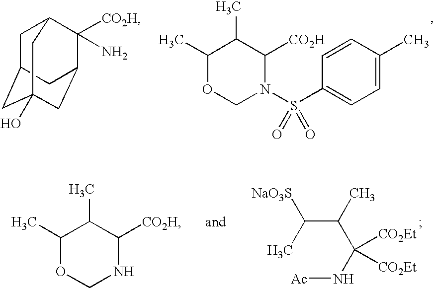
C1C2CC3(O)CC(C([CO2H])(N)C1C3)C2.C1(C)OCN(S(C2=CC=C(C)C=C2)(=O)=O)C([CO2H])C1C.C1(C)OCNC([CO2H])C1C.C(C(C([CO2Et])([CO2Et])N[Ac])C)([NaO3S])C
